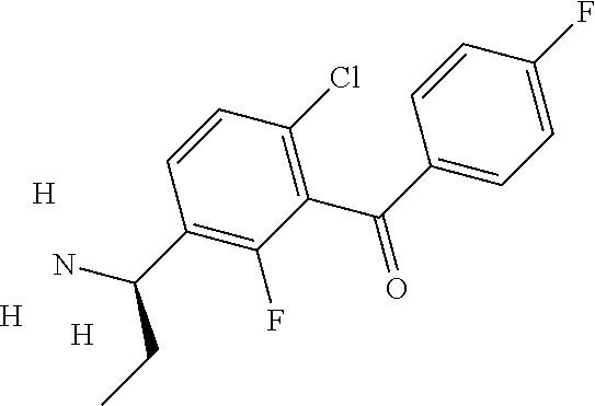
C1(C(C2=CC=C(F)C=C2)=O)=C(Cl)C=CC(C(N)CC)=C1F.[H].[H].[H]
